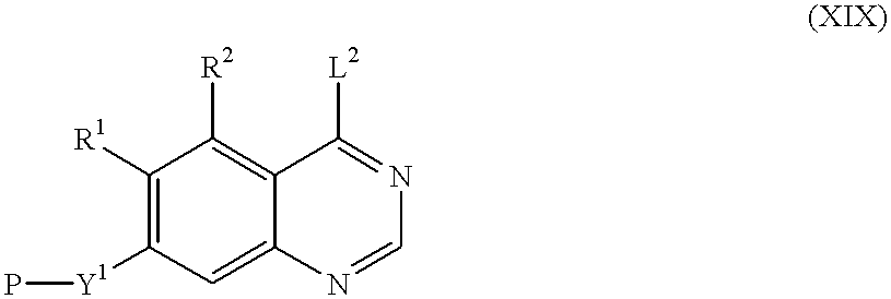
C1=C2C(=C([R2])C([R1])=C1[Y1]P)C([L2])=NC=N2
